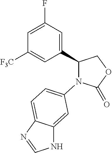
C1(C2=CC(F)=CC([F3C])=C2)COC(=O)N1C1=CC=C2C(=C1)NC=N2
